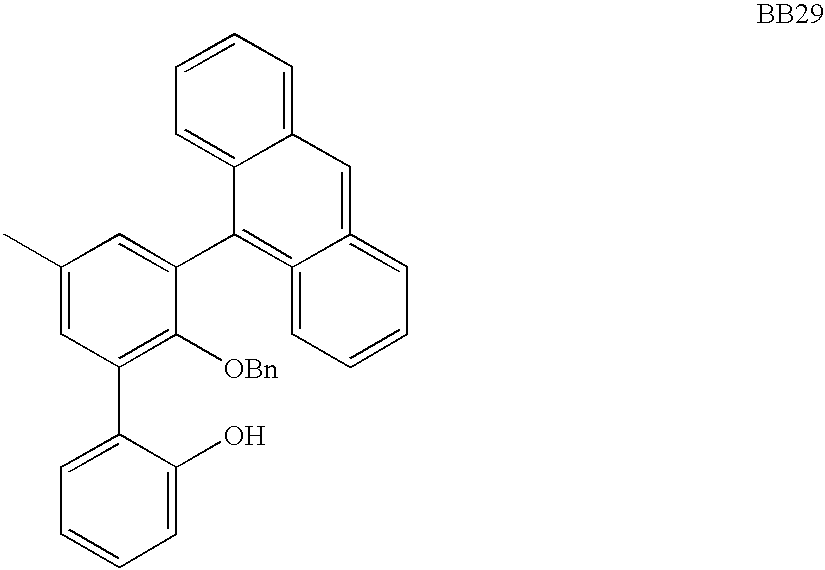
C1=CC=C(O)C(C2=C([OBn])C(C3=C4=CC=CC=C4=CC4=CC=CC=C43)=CC(C)=C2)=C1
